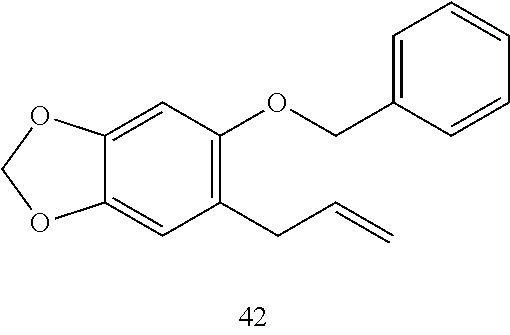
C12=CC(CC=C)=C(OCC3=CC=CC=C3)C=C1OCO2
